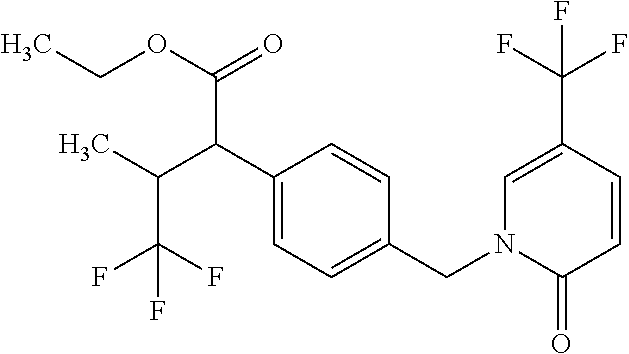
C1(C(C(C)C(F)(F)F)C(OCC)=O)=CC=C(CN2C(=O)C=CC(C(F)(F)F)=C2)C=C1
